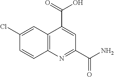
C12=C(N=C(C(N)=O)C=C1C(=O)O)C=CC(Cl)=C2
